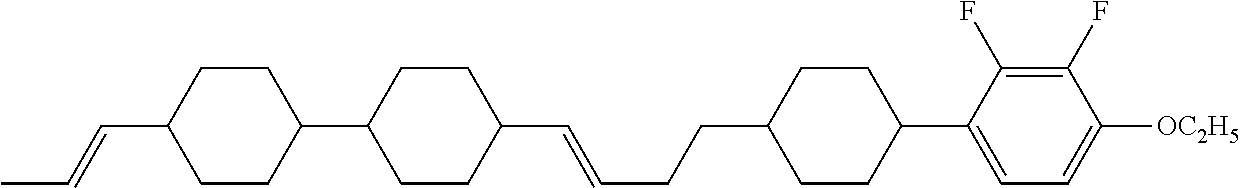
C1CC(C=CC)CCC1C1CCC(C=CCCC2CCC(C3=CC=C([OC2H5])C(F)=C3F)CC2)CC1
